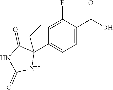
C1=C(F)C(C(O)=O)=CC=C1C1(CC)C(=O)NC(=O)N1
